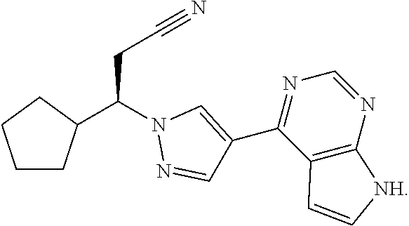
C1CC(C(N2N=CC(C3=NC=NC4=C3C=C[NH]4)=C2)CC#N)CC1
